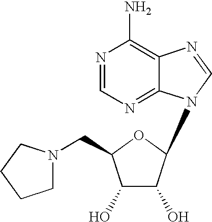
N1=CN=C2C(=C1N)N=CN2C1C(O)C(O)C(CN2CCCC2)O1
